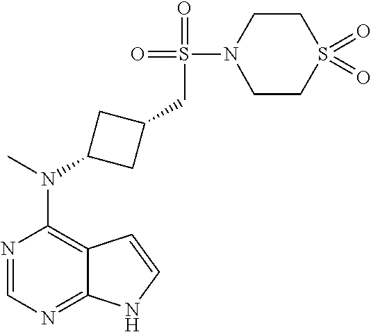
N1=CN=C2C(=C1N(C)C1CC(CS(=O)(=O)N3CCS(=O)(=O)CC3)C1)C=CN2
